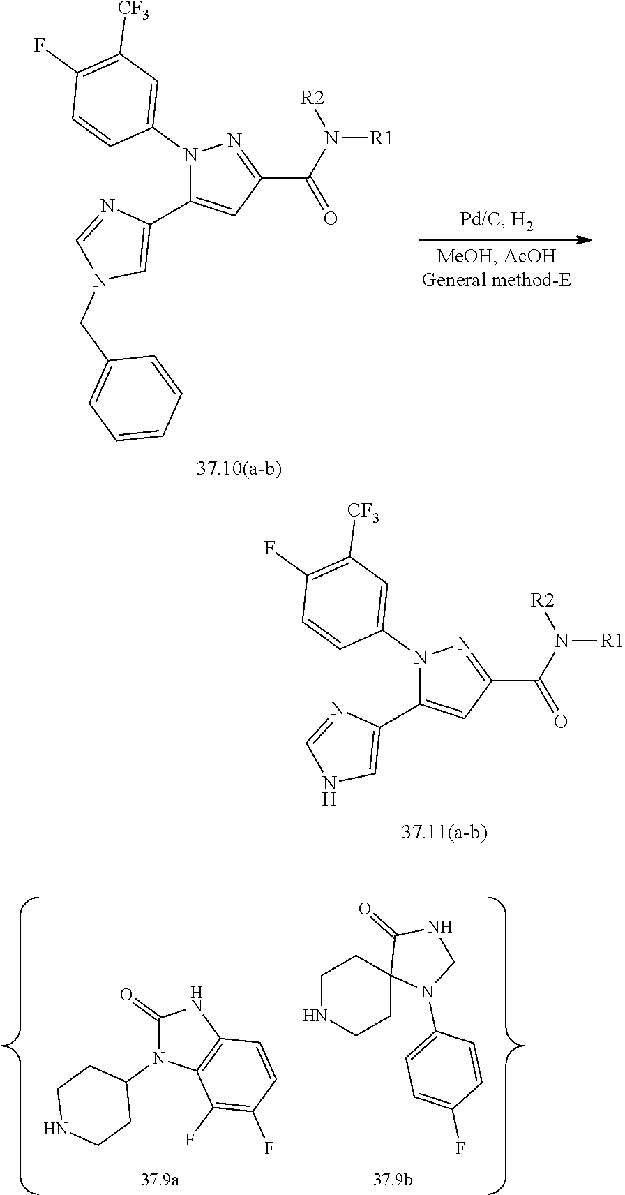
C1(C2=CC(C(=O)N([R1])[R2])=NN2C2=CC([CF3])=C(F)C=C2)=CNC=N1.C1(=O)N(C2CCNCC2)C2=C(N1)C=CC(F)=C2F.C1NCCC2(C1)N(C1=CC=C(F)C=C1)CNC2=O.C1(C2=CC(C(=O)N([R1])[R2])=NN2C2=CC([CF3])=C(F)C=C2)=CN(CC2=CC=CC=C2)C=N1
